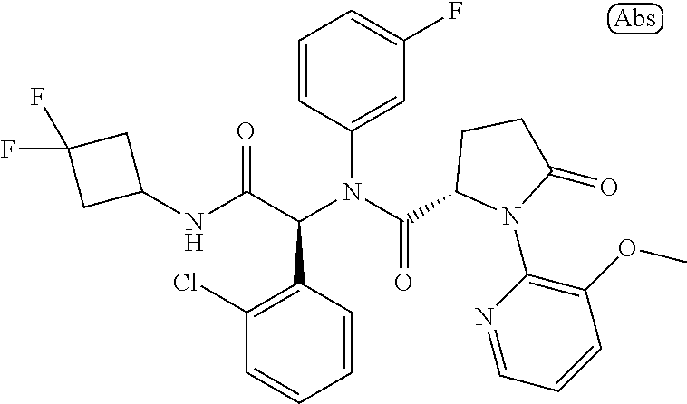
C1(NC(C(N(C(=O)C2N(C3=C(OC)C=CC=N3)C(=O)CC2)C2=CC(F)=CC=C2)C2=C(Cl)C=CC=C2)=O)CC(F)(F)C1
